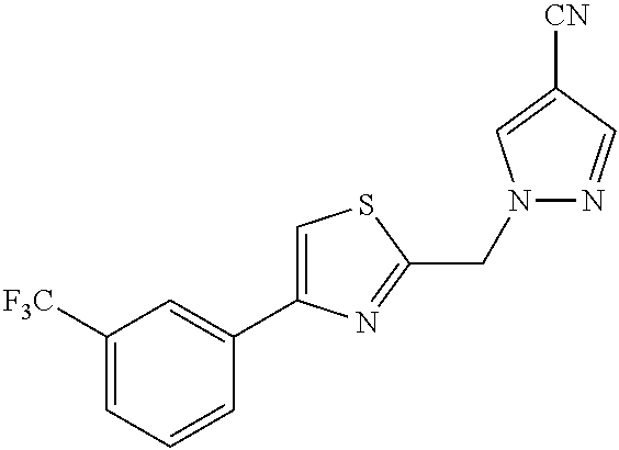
C1(CN2N=CC([CN])=C2)=NC(C2=CC([F3C])=CC=C2)=CS1
